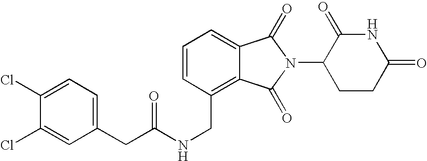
C(C1=C2C(=CC=C1)C(=O)N(C1CCC(=O)NC1=O)C2=O)NC(CC1=CC=C(Cl)C(Cl)=C1)=O
